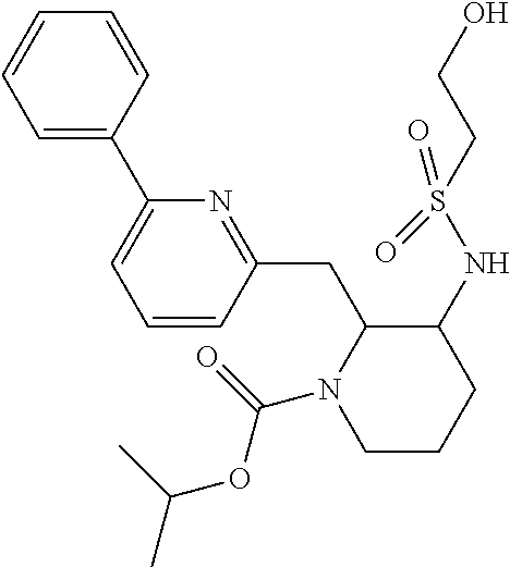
C(C)(C)OC(=O)N1CCCC(NS(CCO)(=O)=O)C1CC1=NC(C2=CC=CC=C2)=CC=C1
